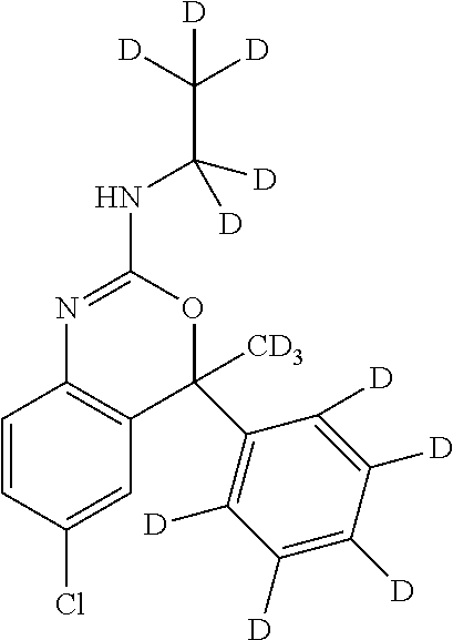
C1=CC(Cl)=CC2=C1N=C(NC([D])([D])C([D])([D])[D])OC2(C1=C([D])C([D])=C([D])C([D])=C1[D])[CD3]
